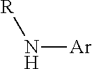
[R]N[Ar]
